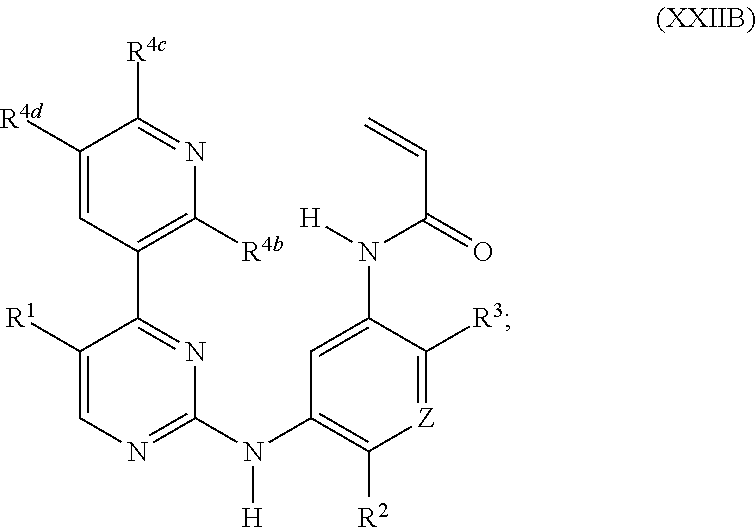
C1(C2=NC(N([H])C3=C([R2])[Z]=C([R3])C(N([H])C(=O)C=C)=C3)=NC=C2[R1])=C([R4b])N=C([R4c])C([R4d])=C1
